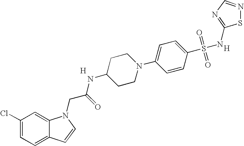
C1(Cl)=CC=C2C(=C1)N(CC(NC1CCN(C3=CC=C(S(=O)(=O)NC4=NC=NS4)C=C3)CC1)=O)C=C2.[H].[H]
